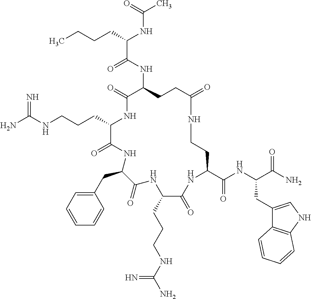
C(C1NC(=O)C(NC(C(CCCC)NC(C)=O)=O)CCC(=O)NCCC(C(NC(C(N)=O)CC2=CNC3=C2C=CC=C3)=O)NC(=O)C(CCCNC(N)=N)NC(=O)C(CC2=CC=CC=C2)NC1=O)CCNC(N)=N
